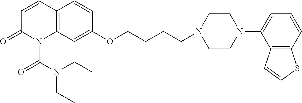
C1=CC2=C(N(C(N(CC)CC)=O)C1=O)C=C(OCCCCN1CCN(C3=CC=CC4=C3C=CS4)CC1)C=C2
